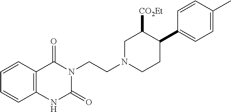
C12=C(C=CC=C1)C(=O)N(CCN1CC([CO2Et])C(C3=CC=C(C)C=C3)CC1)C(=O)N2
